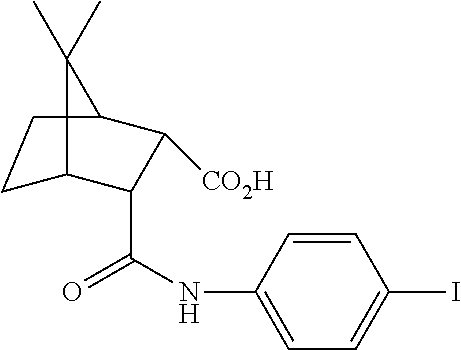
C12CCC(C(C(NC3=CC=C(I)C=C3)=O)C1[CO2H])C2(C)C
